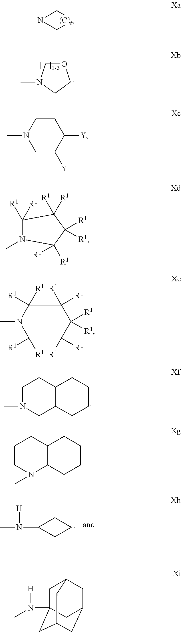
O1CN(C)CC1.C1N(C)CC2C(C1)CCCC2.C1(N([H])C)CCC1.N1(C)C[(C)t]C1.C1CN(C)CC([Y])C1[Y].C1([R1])([R1])N(C)C([R1])([R1])C([R1])([R1])C1([R1])[R1].C1([R1])([R1])C([R1])([R1])N(C)C([R1])([R1])C([R1])([R1])C1([R1])[R1].C1CN(C)C2C(C1)CCCC2.C1C2(N([H])C)CC3CC(CC1C3)C2
